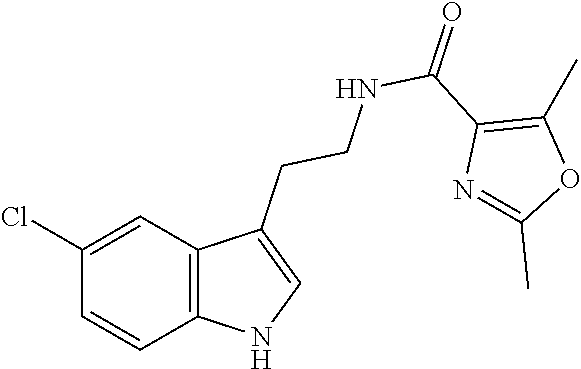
C12=C(C=C(Cl)C=C1)C(CCNC(C1=C(C)OC(C)=N1)=O)=CN2
